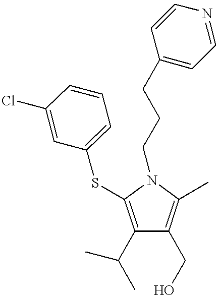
C1(C(C)C)=C(SC2=CC=CC(Cl)=C2)N(CCCC2=CC=NC=C2)C(C)=C1CO
